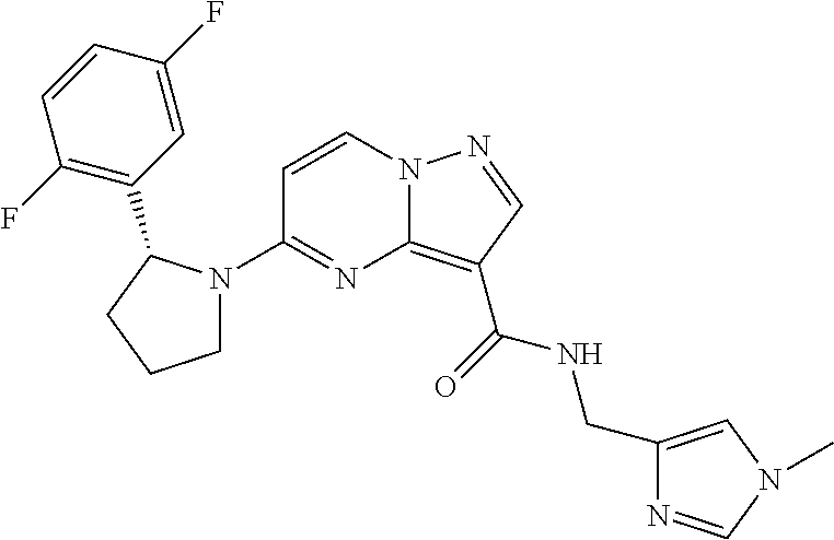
C12=C(C(=O)NCC3=CN(C)C=N3)C=NN1C=CC(N1CCCC1C1=C(F)C=CC(F)=C1)=N2
